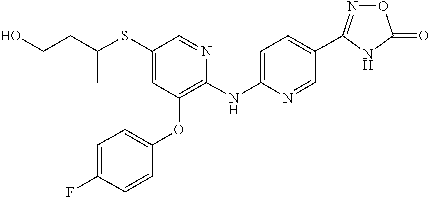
C1(SC(CCO)C)=CC(OC2=CC=C(F)C=C2)=C(NC2=CC=C(C3=NOC(=O)N3)C=N2)N=C1
